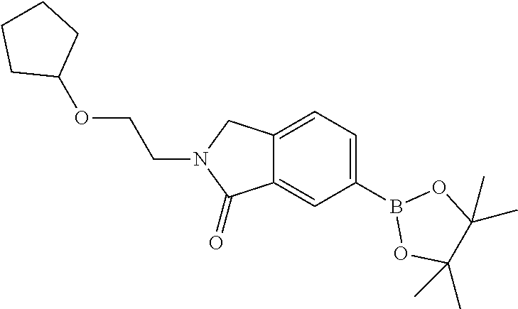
C12=CC(B3OC(C)(C)C(C)(C)O3)=CC=C1CN(CCOC1CCCC1)C2=O
